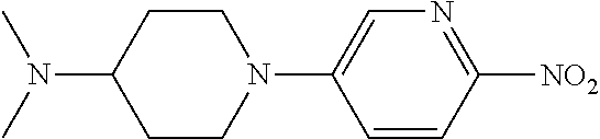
N(C1CCN(C2=CN=C([NO2])C=C2)CC1)(C)C
